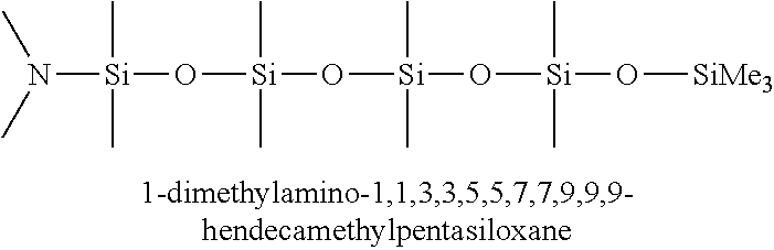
N([Si](C)(C)O[Si](C)(C)O[Si](C)(C)O[Si](C)(C)O[SiMe3])(C)C
